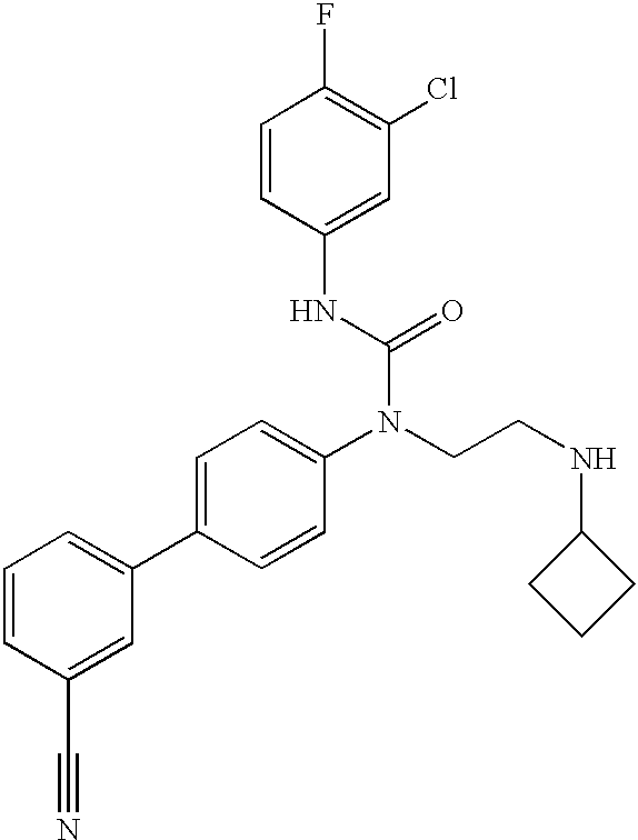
C1=CC(C#N)=CC(C2=CC=C(N(CCNC3CCC3)C(=O)NC3=CC(Cl)=C(F)C=C3)C=C2)=C1
